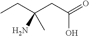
C(C(CC(=O)O)(N)C)C
